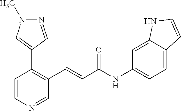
N1=CC(C2=C(C=CC(NC3=CC=C4C(=C3)NC=C4)=O)C=NC=C2)=CN1C
